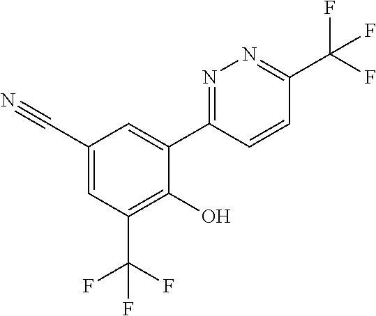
C1(C(F)(F)F)=NN=C(C2=CC(C#N)=CC(C(F)(F)F)=C2O)C=C1
